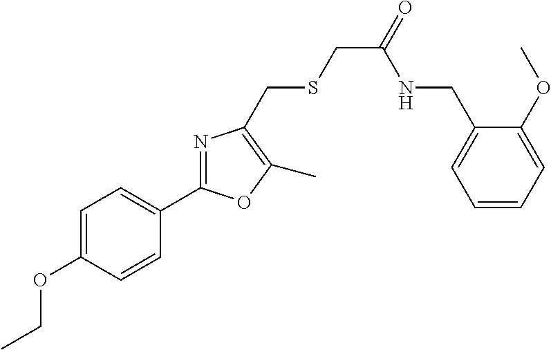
CCOC1=CC=C(C2=NC(CSCC(=O)NCC3=CC=CC=C3OC)=C(C)O2)C=C1
